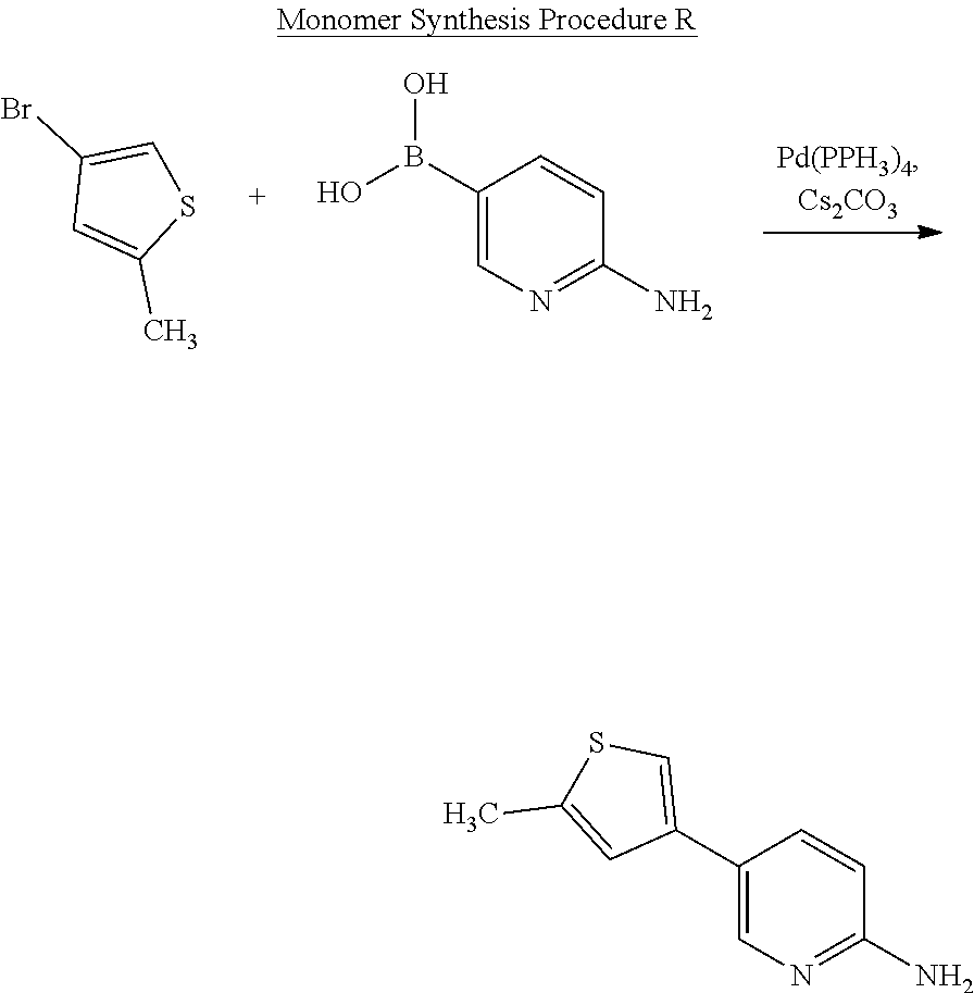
C1(B(O)O)=CN=C(N)C=C1.C1=C(Br)C=C(C)S1.C1(C2=CN=C(N)C=C2)=CSC(C)=C1
